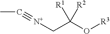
[N+](CC(O[R3])([R1])[R2])#CC
